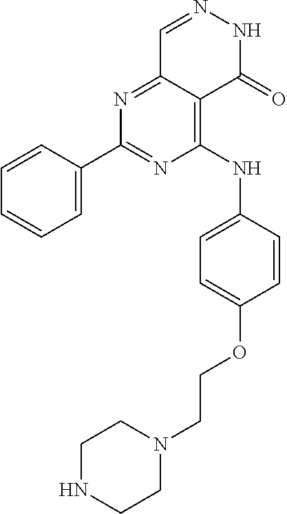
N1=C(C2=CC=CC=C2)N=C2C(=C1NC1=CC=C(OCCN3CCNCC3)C=C1)C(=O)NN=C2
